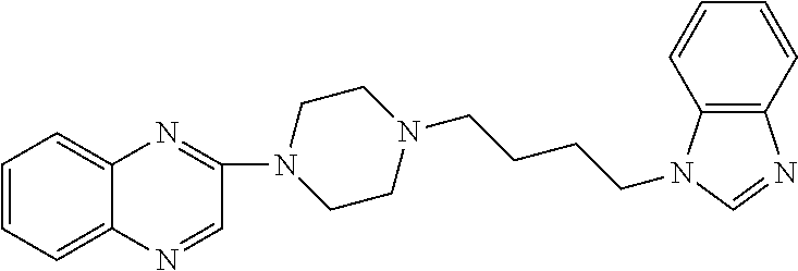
N1(C2=NC3=CC=CC=C3N=C2)CCN(CCCCN2C3=C(N=C2)C=CC=C3)CC1
